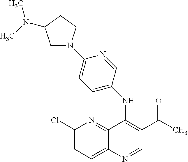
C1(Cl)=CC=C2C(=N1)C(NC1=CC=C(N3CC(N(C)C)CC3)N=C1)=C(C(=O)C)C=N2
